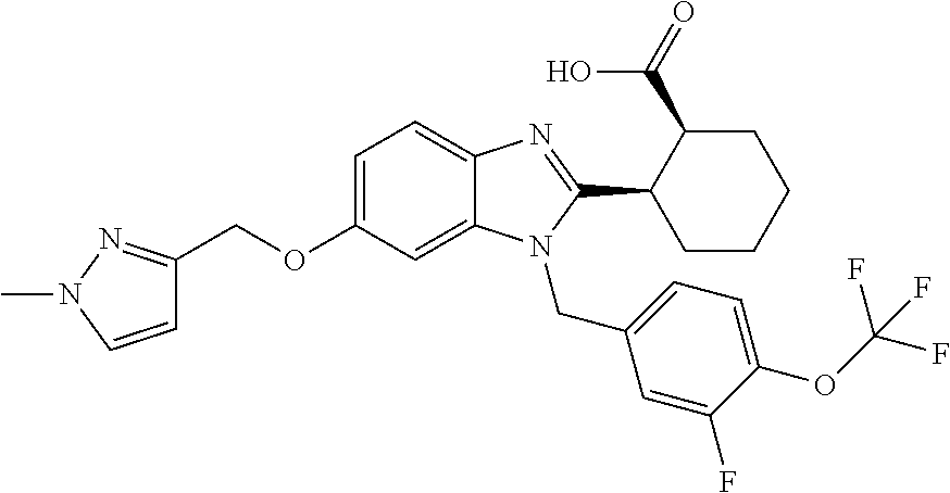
C1=C(OCC2=NN(C)C=C2)C=C2C(=C1)N=C(C1C(C(=O)O)CCCC1)N2CC1=CC=C(OC(F)(F)F)C(F)=C1
